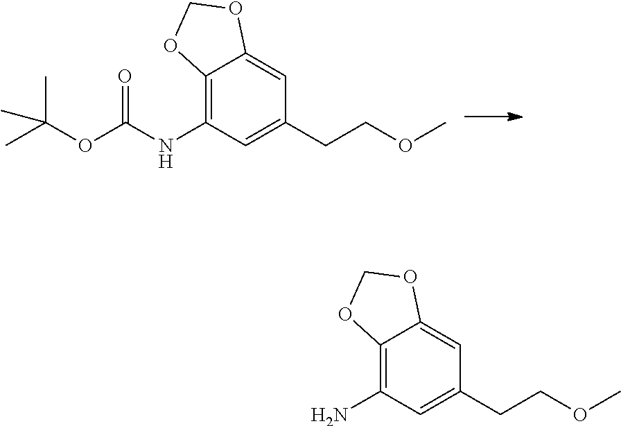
CC(OC(NC1=C2C(=CC(CCOC)=C1)OCO2)=O)(C)C.NC1=C2C(=CC(CCOC)=C1)OCO2
